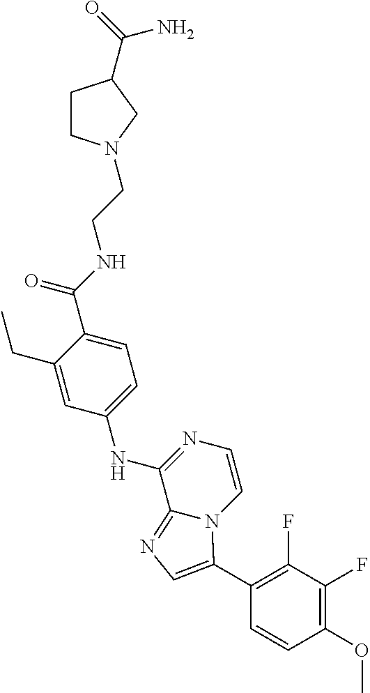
C1(F)=C(C2=CN=C3C(NC4=CC=C(C(NCCN5CCC(C(=O)N)C5)=O)C(CC)=C4)=NC=CN32)C=CC(OC)=C1F
